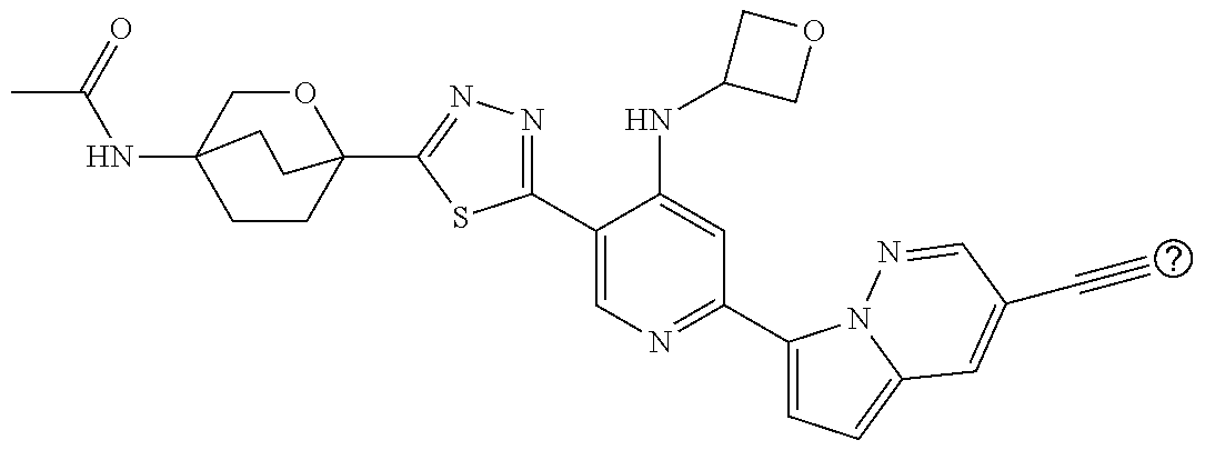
C1CC2(C3=NN=C(C4=CN=C(C5=CC=C6N5N=CC(C#C)=C6)C=C4NC4COC4)S3)OCC1(NC(C)=O)CC2
